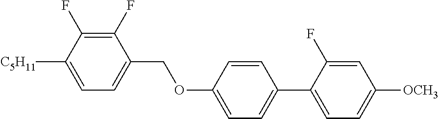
C1(F)=C(F)C([C5H11])=CC=C1COC1=CC=C(C2=CC=C([OCH3])C=C2F)C=C1
